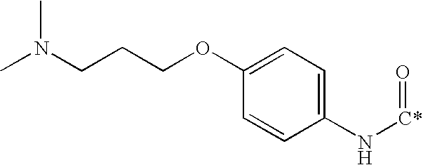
C1(OCCCN(C)C)=CC=C(N[C*]=O)C=C1
